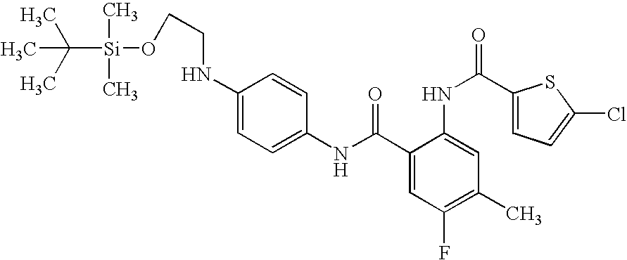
C1(NC(=O)C2=CC(F)=C(C)C=C2NC(=O)C2=CC=C(Cl)S2)=CC=C(NCCO[Si](C(C)(C)C)(C)C)C=C1
